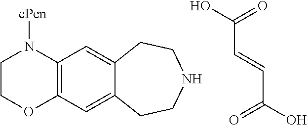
C(C=CC(=O)O)(=O)O.C1COC2=C(N1[cPen])C=C1C(=C2)CCNCC1
